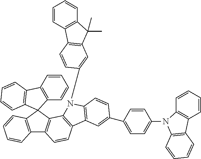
C12=C(C=CC=C1)C1(C3=C2C=CC2=C3N(C3=CC4=C(C5=C(C=CC=C5)C4(C)C)C=C3)C3=C2C=C(C2=CC=C(N4C5=C(C=CC=C5)C5=C4C=CC=C5)C=C2)C=C3)C2=C(C=CC=C2)C2=C1C=CC=C2
